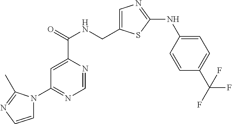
C1=C(C(NCC2=CN=C(NC3=CC=C(C(F)(F)F)C=C3)S2)=O)N=CN=C1N1C=CN=C1C
